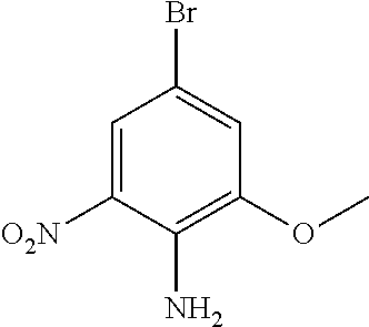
C1=C([O2N])C(N)=C(OC)C=C1Br
